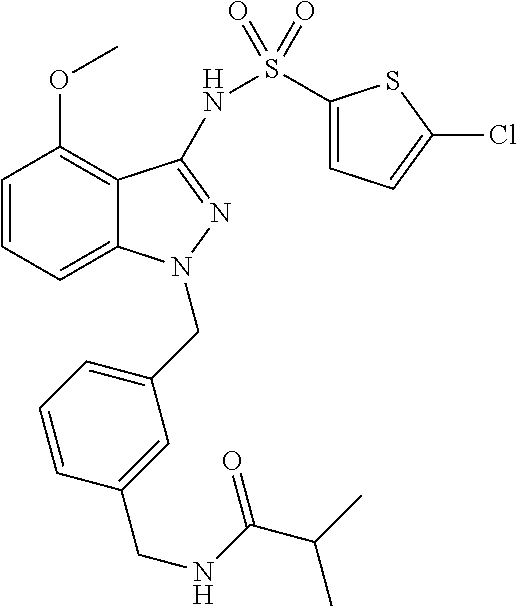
C1=CC=C2C(=C1OC)C(NS(C1=CC=C(Cl)S1)(=O)=O)=NN2CC1=CC=CC(CNC(=O)C(C)C)=C1
